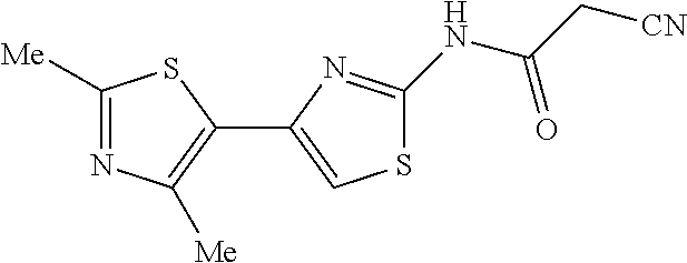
C1([Me])=NC([Me])=C(C2=CSC(NC(=O)C[CN])=N2)S1
